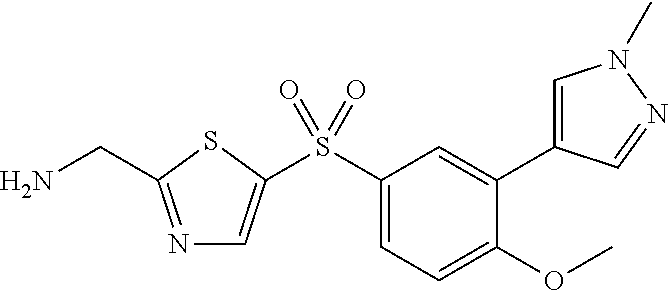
N1=C(CN)SC(S(C2=CC=C(OC)C(C3=CN(C)N=C3)=C2)(=O)=O)=C1
